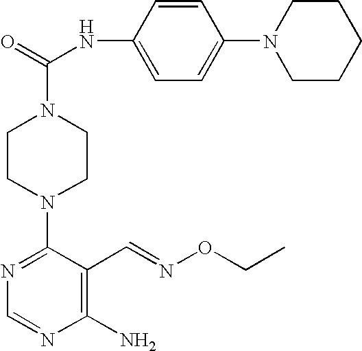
C1(NC(N2CCN(C3=NC=NC(N)=C3C=NOCC)CC2)=O)=CC=C(N2CCCCC2)C=C1
